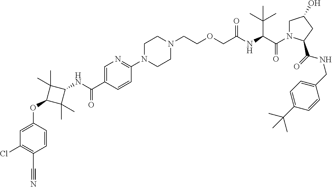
C1=C(C(NC2C(C)(C)C(OC3=CC(Cl)=C(C#N)C=C3)C2(C)C)=O)C=CC(N2CCN(CCOCC(NC(C(=O)N3CC(O)CC3C(NCC3=CC=C(C(C)(C)C)C=C3)=O)C(C)(C)C)=O)CC2)=N1
